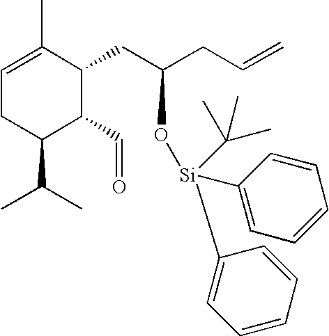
C1(C(C)C)C(C=O)C(CC(CC=C)O[Si](C2=CC=CC=C2)(C2=CC=CC=C2)C(C)(C)C)C(C)=CC1
